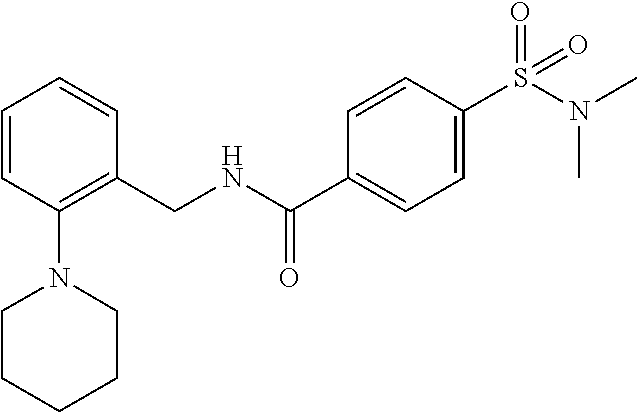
C1=CC(N2CCCCC2)=C(CNC(C2=CC=C(S(N(C)C)(=O)=O)C=C2)=O)C=C1
